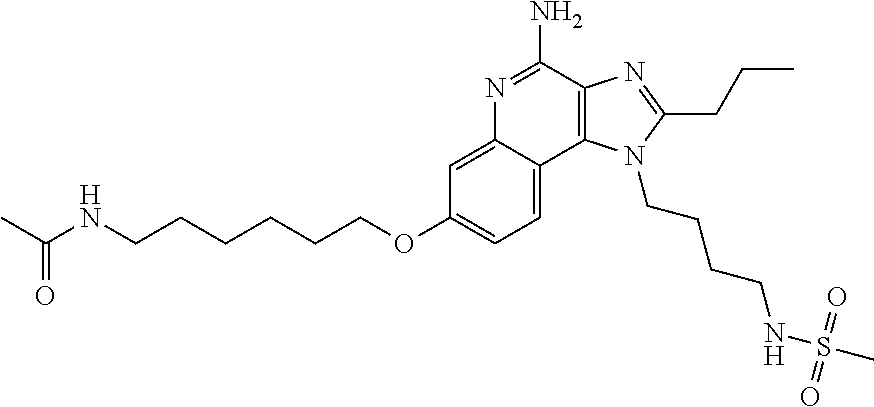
C1=C(OCCCCCCNC(=O)C)C=C2C(=C1)C1=C(C(N)=N2)N=C(CCC)N1CCCCNS(C)(=O)=O
